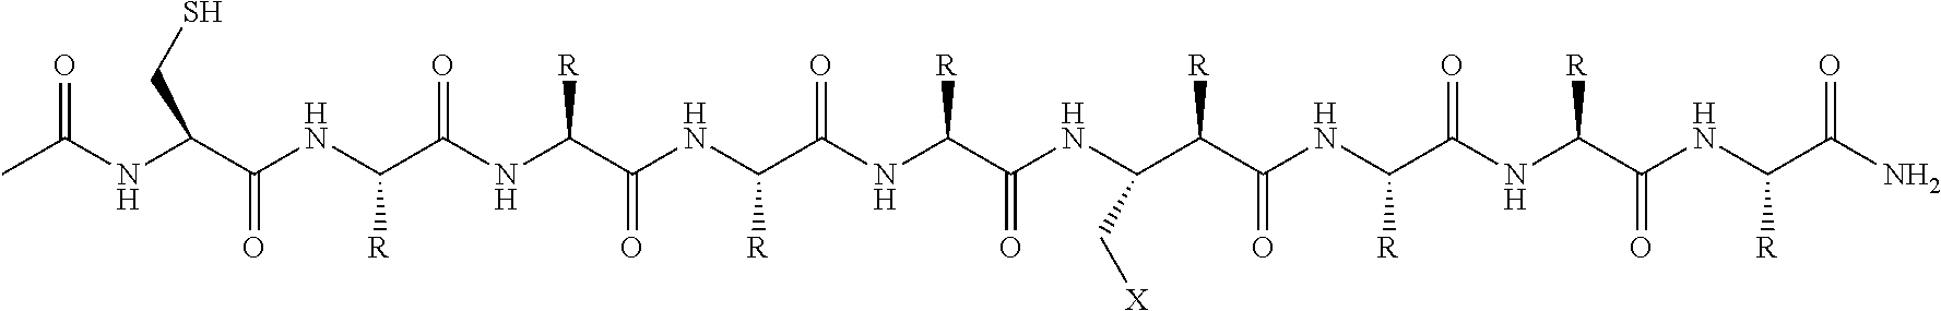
CC(NC(C(NC(C(NC(C(NC(C(NC(C(NC(C[X])C(C(NC(C(NC([R])C(NC(C(N)=O)[R])=O)=O)[R])=O)[R])=O)[R])=O)[R])=O)[R])=O)[R])=O)CS)=O
